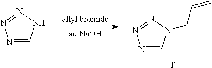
N1=CN(CC=C)N=N1.[T].N1=CNN=N1
